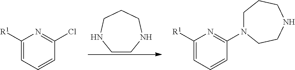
C1CNCCCN1.C1([R1])=CC=CC(Cl)=N1.C1([R1])=CC=CC(N2CCCNCC2)=N1
